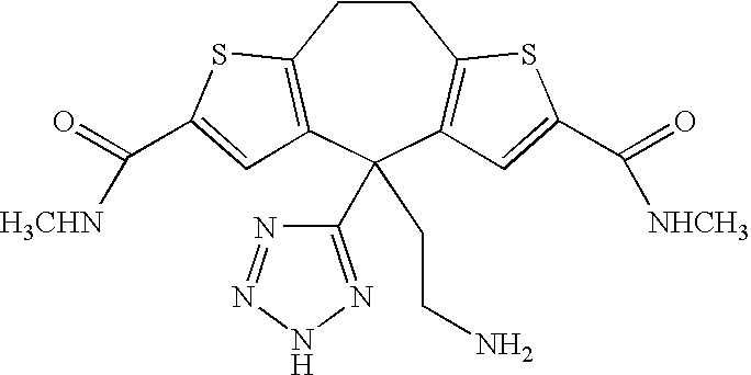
C1CC2=C(C(C3=NNN=N3)(CCN)C3=C1SC(C(=O)[NHCH3])=C3)C=C(C(=O)[H3CHN])S2
